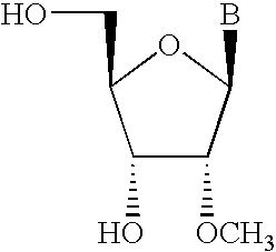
C1(O)C([OCH3])C(B)OC1CO
